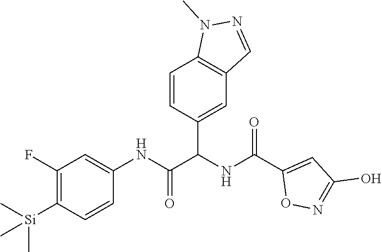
C1(F)=C([Si](C)(C)C)C=CC(NC(=O)C(NC(C2=CC(O)=NO2)=O)C2=CC3=C(C=C2)N(C)N=C3)=C1
